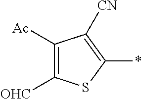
C1([OHC])=C([Ac])C([CN])=C(*)S1
